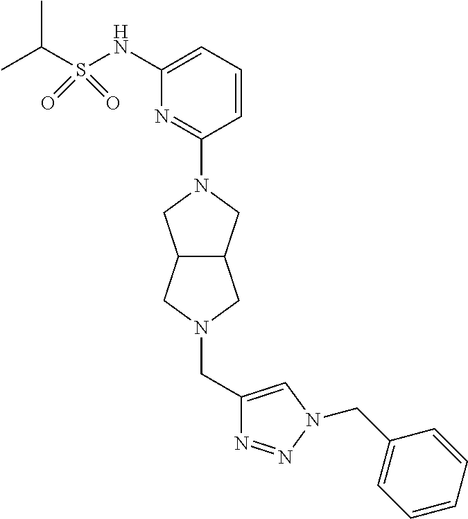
C1(NS(C(C)C)(=O)=O)=CC=CC(N2CC3C(C2)CN(CC2=CN(CC4=CC=CC=C4)N=N2)C3)=N1
